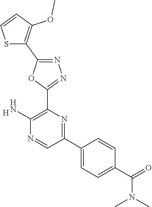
[H].C1(N)=C(C2=NN=C(C3=C(OC)C=CS3)O2)N=C(C2=CC=C(C(=O)N(C)C)C=C2)C=N1
